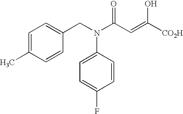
C1=C(C)C=CC(CN(C(C=C([CO2H])O)=O)C2=CC=C(F)C=C2)=C1
